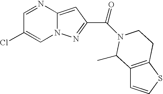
C1=NC2=CC(C(=O)N3CCC4=C(C=CS4)C3C)=NN2C=C1Cl
